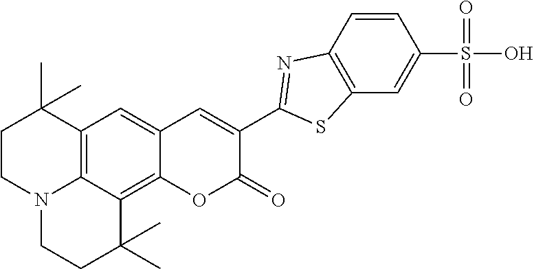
C12=C3C(=C4C(=C1)C=C(C1=NC5=C(C=C(S(O)(=O)=O)C=C5)S1)C(=O)O4)C(C)(C)CCN3CCC2(C)C
